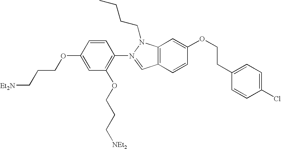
C1=CC(OCCC[Et2N])=CC(OCCC[NEt2])=C1N1=CC2=C(N1CCCC)C=C(OCCC1=CC=C(Cl)C=C1)C=C2
